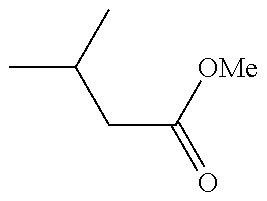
C(CC([OMe])=O)(C)C
